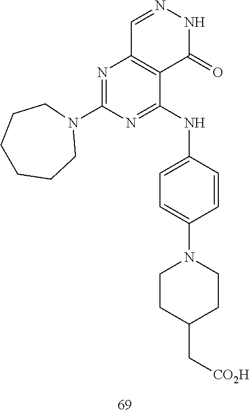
C1=NNC(=O)C2=C1N=C(N1CCCCCC1)N=C2NC1=CC=C(N2CCC(C[CO2H])CC2)C=C1
